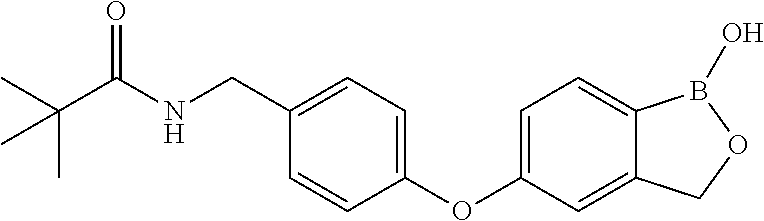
C(C(NCC1=CC=C(OC2=CC=C3C(=C2)COB3O)C=C1)=O)(C)(C)C
